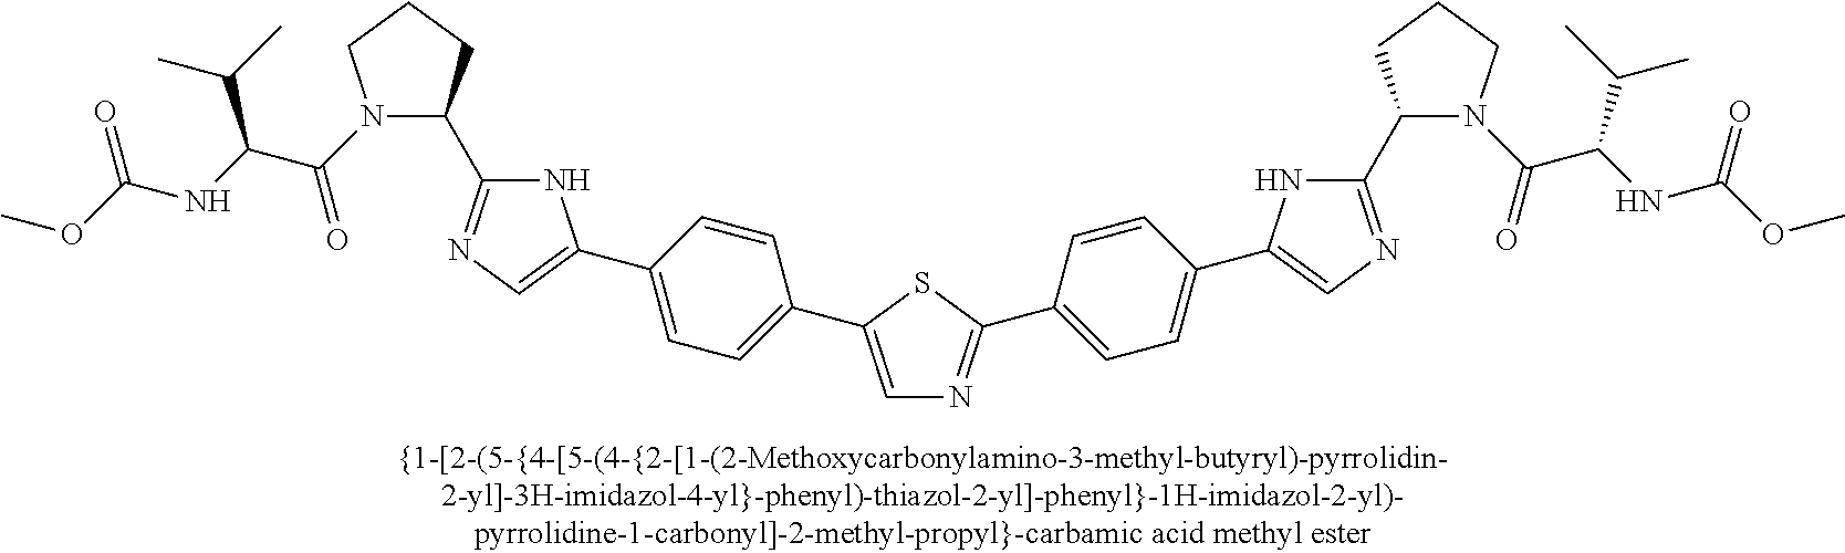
C1=C(C2=CC=C(C3=CN=C(C4N(C(C(NC(=O)OC)C(C)C)=O)CCC4)N3)C=C2)SC(C2=CC=C(C3=CN=C(C4N(C(C(NC(=O)OC)C(C)C)=O)CCC4)N3)C=C2)=N1
